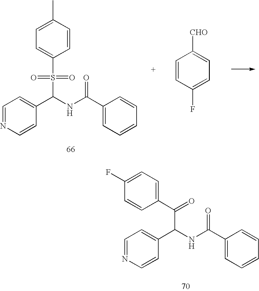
C1=C(C)C=CC(S(=O)(=O)C(C2=CC=NC=C2)NC(C2=CC=CC=C2)=O)=C1.C1=CC(F)=CC=C1[CHO].C1(F)=CC=C(C(C(C2=CC=NC=C2)NC(=O)C2=CC=CC=C2)=O)C=C1
